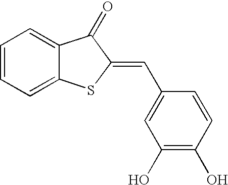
C1=CC=C2C(=C1)C(=O)C(=CC1=CC(O)=C(O)C=C1)S2
